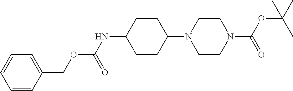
C1CC(N2CCN(C(OC(C)(C)C)=O)CC2)CCC1NC(OCC1=CC=CC=C1)=O
